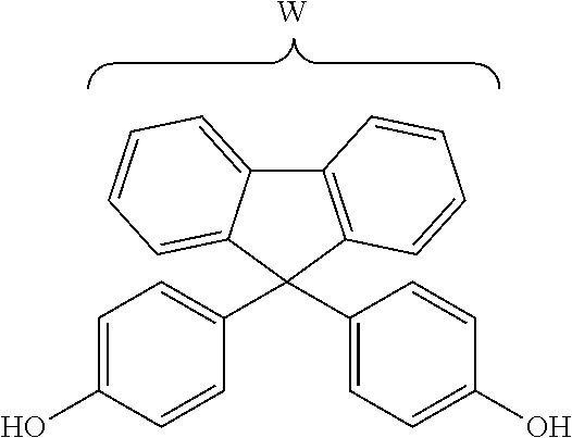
C1=C(O)C=CC(C2(C3=CC=C(O)C=C3)C3=C(C4=CC=CC=C24)C=CC=C3)=C1.[W]
